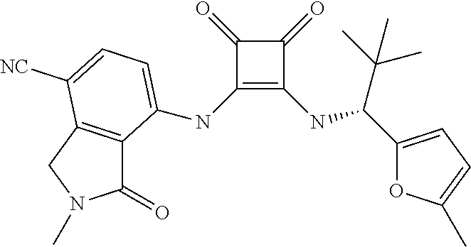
C1(=O)C(NC2=CC=C([NC])C3=C2C(=O)N(C)C3)=C(NC(C(C)(C)C)C2=CC=C(C)O2)C1=O
